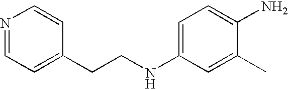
N1=CC=C(CCNC2=CC=C(N)C(C)=C2)C=C1
